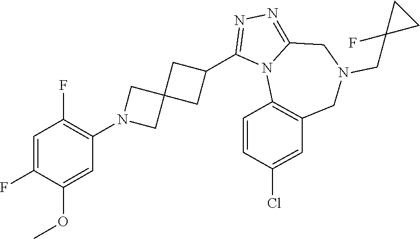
C1(F)=CC(F)=C(N2CC3(C2)CC(C2=NN=C4N2C2=C(CN(CC5(F)CC5)C4)C=C(Cl)C=C2)C3)C=C1OC
